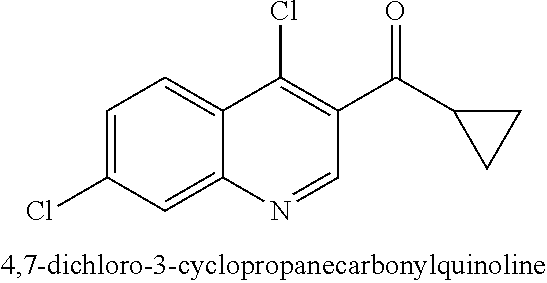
C1=C(Cl)C=C2C(=C1)C(Cl)=C(C(C1CC1)=O)C=N2
